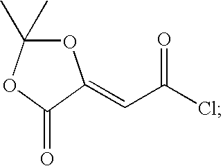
O=C1C(=CC(Cl)=O)OC(C)(C)O1
